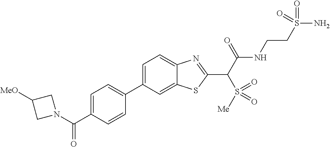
C1=C(C2=CC=C(C(=O)N3CC([MeO])C3)C=C2)C=C2C(=C1)N=C(C(C(NCCS(N)(=O)=O)=O)S([Me])(=O)=O)S2
